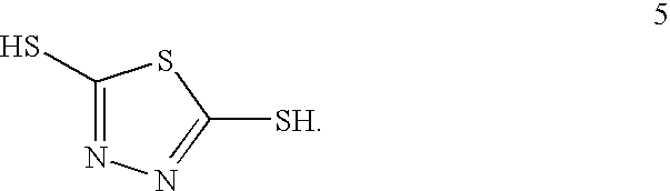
C1(S)=NN=C([SH])S1
